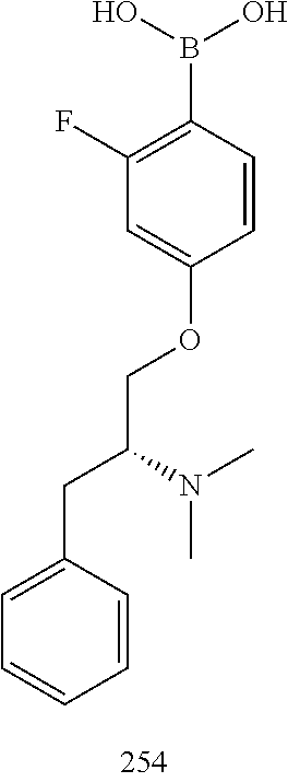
C1(F)=C(B(O)O)C=CC(OCC(CC2=CC=CC=C2)N(C)C)=C1
